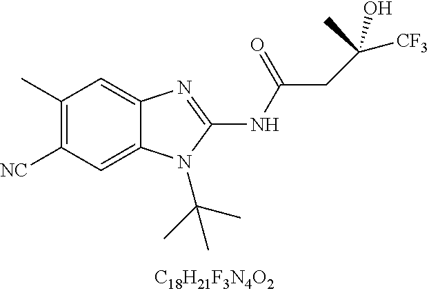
C1(C)=C([CN])C=C2C(=C1)N=C(NC(CC([CF3])(C)O)=O)N2C(C)(C)C
